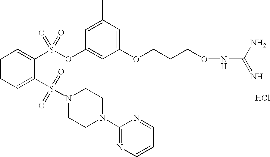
C1=CC=C(S(=O)(=O)N2CCN(C3=NC=CC=N3)CC2)C(S(OC2=CC(OCCCONC(N)=N)=CC(C)=C2)(=O)=O)=C1.Cl
